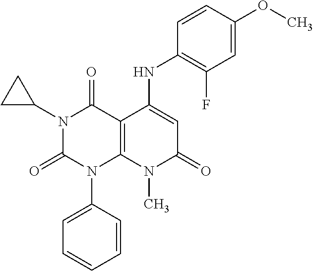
C1=CC(N2C3=C(C(=O)N(C4CC4)C2=O)C(NC2=C(F)C=C(OC)C=C2)=CC(=O)N3C)=CC=C1
